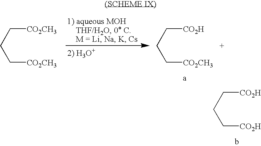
[CO2CH3]CCC[CO2H].[CO2CH3]CCC[CO2CH3].[CO2H]CCC[CO2H]
